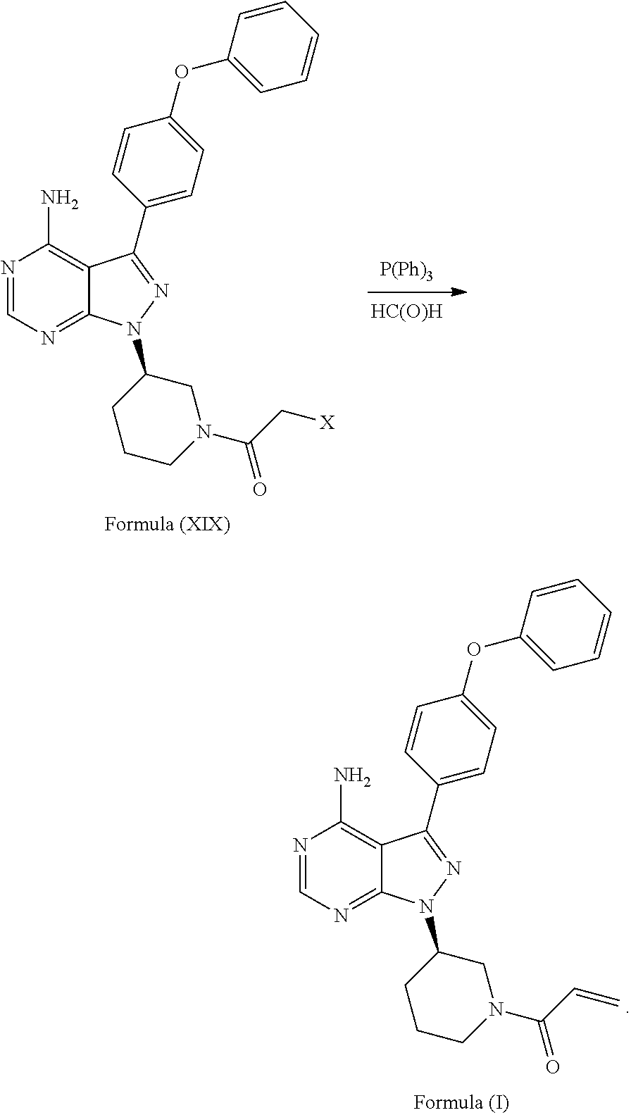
N1=CN=C2C(=C1N)C(C1=CC=C(OC3=CC=CC=C3)C=C1)=NN2C1CCCN(C(C=C)=O)C1.N1=CN=C2C(=C1N)C(C1=CC=C(OC3=CC=CC=C3)C=C1)=NN2C1CCCN(C(C[X])=O)C1.[P(Ph)3].[HC(O)H]
